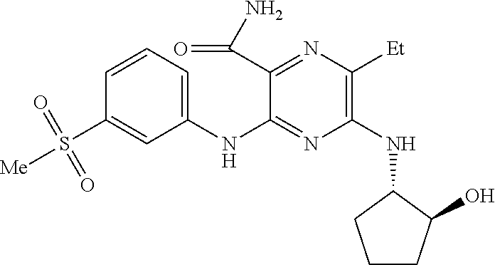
C1(NC2=NC(NC3CCCC3O)=C([Et])N=C2C(N)=O)=CC=CC(S([Me])(=O)=O)=C1
